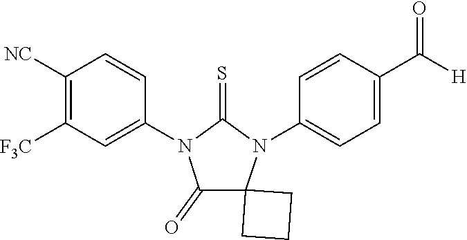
C1([NC])=C([F3C])C=C(N2C(=S)N(C3=CC=C(C([H])=O)C=C3)C3(CCC3)C2=O)C=C1
